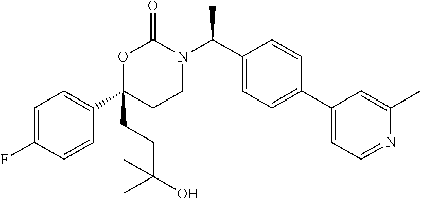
C1=C(F)C=CC(C2(CCC(O)(C)C)CCN(C(C3=CC=C(C4=CC=NC(C)=C4)C=C3)C)C(=O)O2)=C1
